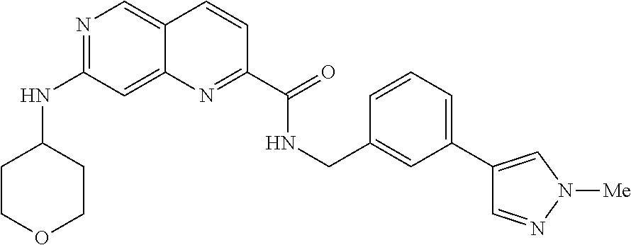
N1=C(NC2CCOCC2)C=C2C(=C1)C=CC(C(=O)NCC1=CC(C3=CN([Me])N=C3)=CC=C1)=N2
